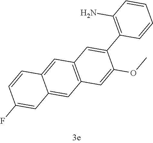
C12=CC3=C(C=C1C=CC(F)=C2)C=C(C1=C(N)C=CC=C1)C(OC)=C3
